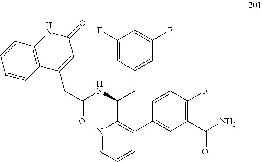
C1(F)=CC(CC(C2=C(C3=CC(C(N)=O)=C(F)C=C3)C=CC=N2)NC(CC2=CC(=O)NC3=C2C=CC=C3)=O)=CC(F)=C1
